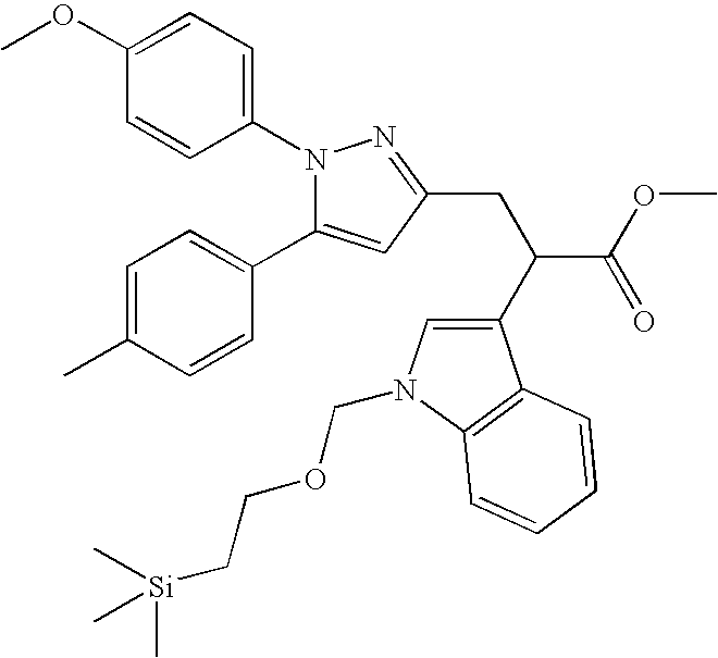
C1(OC)=CC=C(N2C(C3=CC=C(C)C=C3)=CC(CC(C(OC)=O)C3=CN(COCC[Si](C)(C)C)C4=C3C=CC=C4)=N2)C=C1
